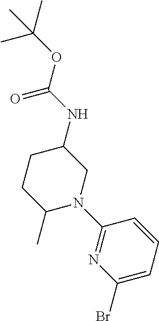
C1CC(C)N(C2=NC(Br)=CC=C2)CC1NC(OC(C)(C)C)=O
